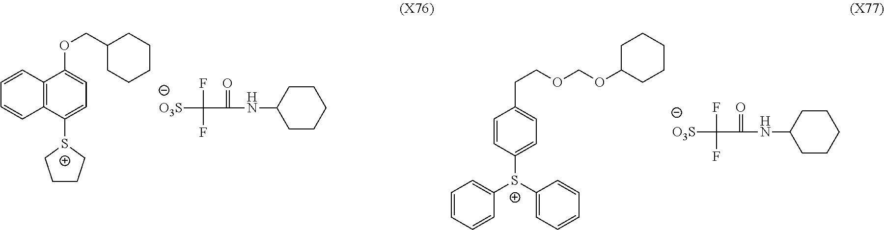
[O3S]C(C(NC1CCCCC1)=O)(F)F.C12=C(C([S+]3CCCC3)=CC=C1OCC1CCCCC1)C=CC=C2.C1=CC([S+](C2=CC=CC=C2)C2=CC=CC=C2)=CC=C1CCOCOC1CCCCC1.[O3S]C(C(NC1CCCCC1)=O)(F)F
